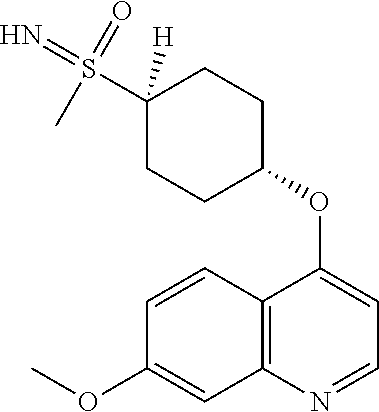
C12=C(N=CC=C1OC1CCC(S(=N)(=O)C)([H])CC1)C=C(OC)C=C2
